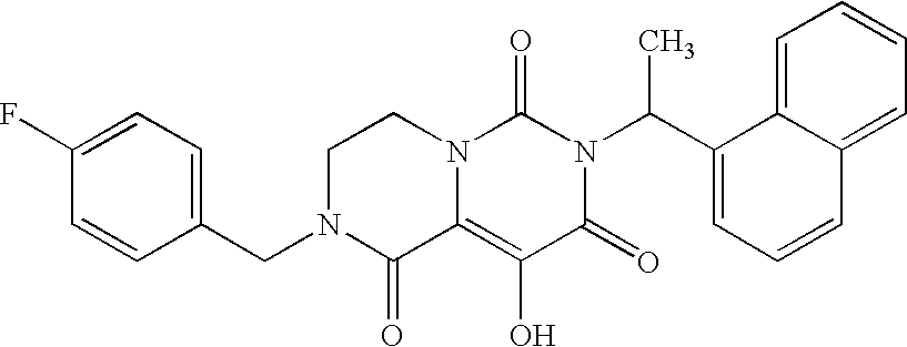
C1(CN2C(=O)C3=C(O)C(=O)N(C(C4=CC=CC5=CC=CC=C45)C)C(=O)N3CC2)=CC=C(F)C=C1
